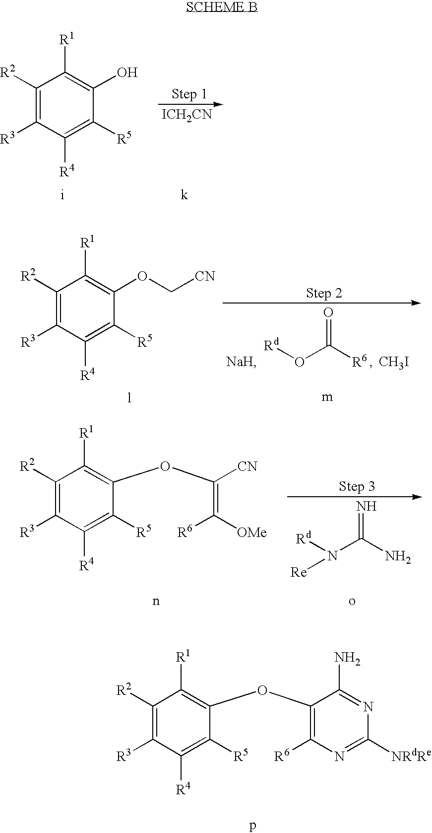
C1([R2])=C([R3])C([R4])=C([R5])C(O)=C1[R1].[ICH2CN].C1([R2])=C([R3])C([R4])=C([R5])C(OC[CN])=C1[R1].[Rd]OC([R6])=O.[CH3I].C1([R2])=C([R3])C([R4])=C([R5])C(OC([CN])=C([OMe])[R6])=C1[R1].[Rd]N(C(N)=N)[Re].C1([R2])=C([R3])C([R4])=C([R5])C(OC2=C([R6])N=C([NRdRe])N=C2N)=C1[R1]
